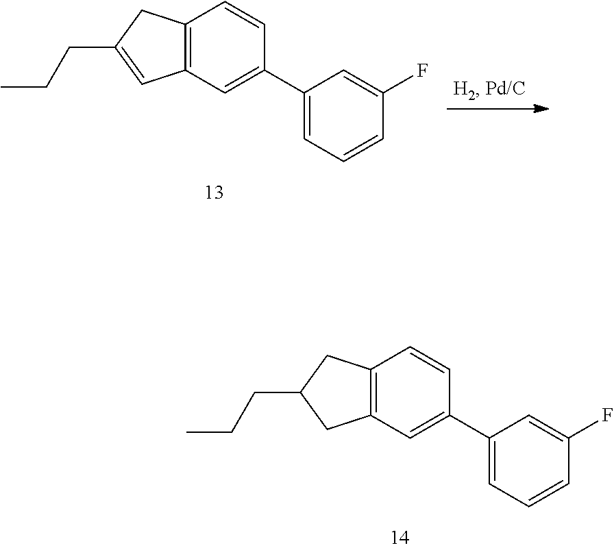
C12=C(C=C(C3=CC=CC(F)=C3)C=C1)CC(CCC)C2.C12=C(C=C(C3=CC=CC(F)=C3)C=C1)C=C(CCC)C2
